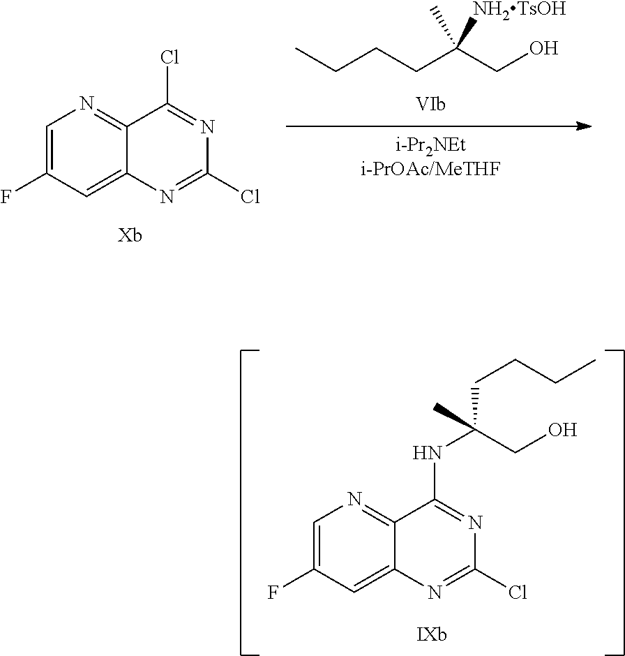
CCCCC(CO)([NH2TsOH])C.[i-Pr2NEti-PrOAc/MeTHF].ClC1=NC2=CC(F)=CN=C2C(Cl)=N1.ClC1=NC2=CC(F)=CN=C2C(NC(CCCC)(CO)C)=N1
